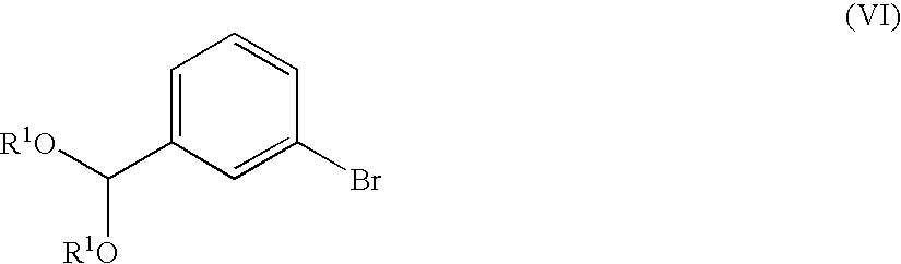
C1=C(C([R1O])[R1O])C=C(Br)C=C1
